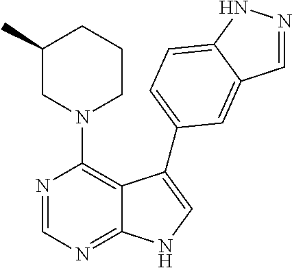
N1(C2=C3C(=NC=N2)NC=C3C2=CC=C3NN=CC3=C2)CCCC(C)C1
